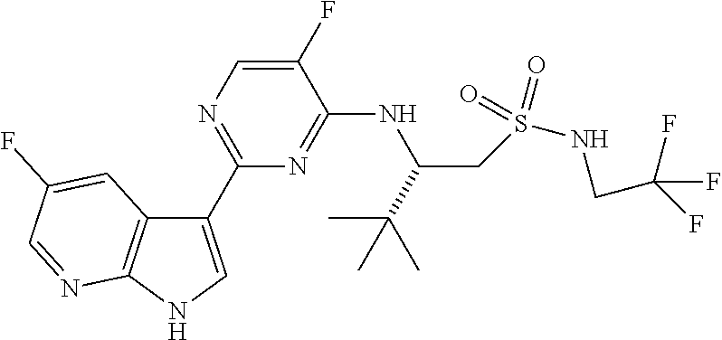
C1(C2=NC=C(F)C(NC(CS(NCC(F)(F)F)(=O)=O)C(C)(C)C)=N2)=CNC2=C1C=C(F)C=N2
